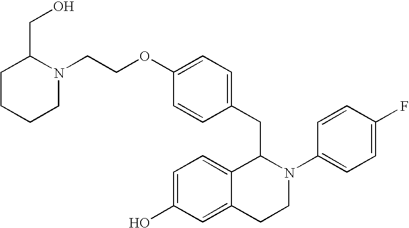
O(C1=CC=C(CC2C3=CC=C(O)C=C3CCN2C2=CC=C(F)C=C2)C=C1)CCN1C(CO)CCCC1
